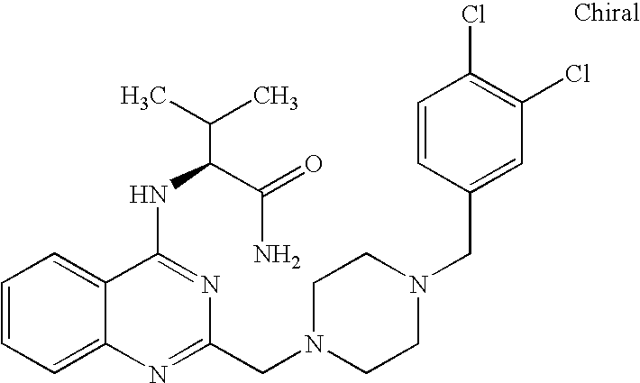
C1=CC=C2C(=C1)C(NC(C(N)=O)C(C)C)=NC(CN1CCN(CC3=CC(Cl)=C(Cl)C=C3)CC1)=N2
